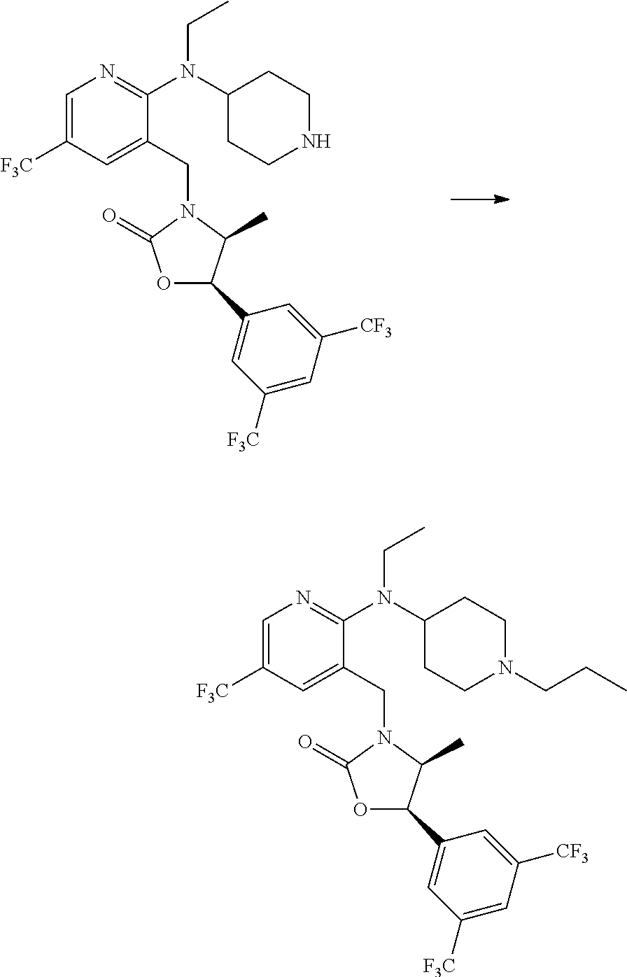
C1=C([F3C])C=C(CN2C(=O)OC(C3=CC([F3C])=CC([CF3])=C3)C2C)C(N(C2CCNCC2)CC)=N1.C1=C([F3C])C=C(CN2C(=O)OC(C3=CC([F3C])=CC([CF3])=C3)C2C)C(N(C2CCN(CCC)CC2)CC)=N1
